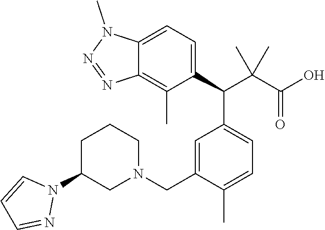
C1(C(C(C(=O)O)(C)C)C2=CC=C(C)C(CN3CCCC(N4C=CC=N4)C3)=C2)=CC=C2C(=C1C)N=NN2C
